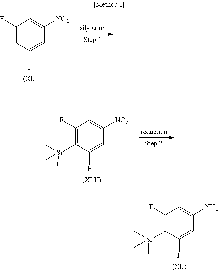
C1(F)=C([Si](C)(C)C)C(F)=CC(N)=C1.C1(F)=CC(F)=CC([NO2])=C1.C1(F)=C([Si](C)(C)C)C(F)=CC([NO2])=C1
